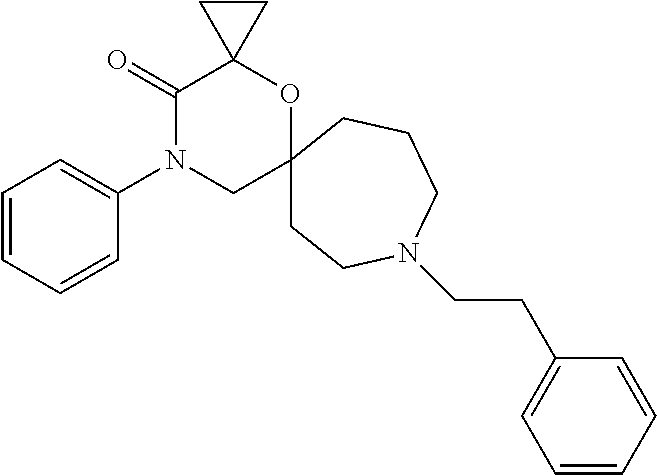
C1(=O)N(C2=CC=CC=C2)CC2(OC13CC3)CCN(CCC1=CC=CC=C1)CCC2
